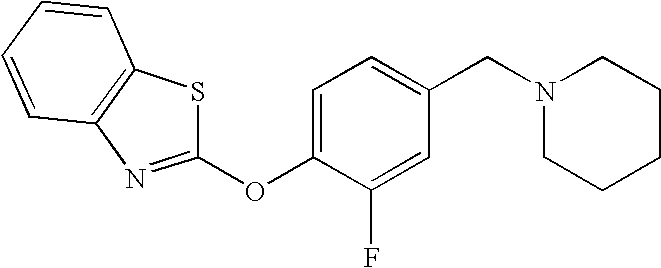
C1=C(OC2=NC3=C(S2)C=CC=C3)C(F)=CC(CN2CCCCC2)=C1
